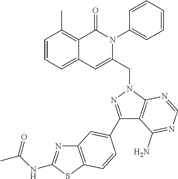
C1=CC=C2C(=C1C)C(=O)N(C1=CC=CC=C1)C(CN1C3=C(C(C4=CC5=C(SC(NC(C)=O)=N5)C=C4)=N1)C(N)=NC=N3)=C2
